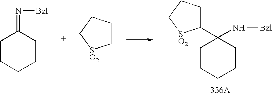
C1(C2(N[Bzl])CCCCC2)CCC[SO2]1.C1CCCCC1=N[Bzl].C1CCC[SO2]1
